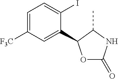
IC1=CC=C([F3C])C=C1C1OC(=O)NC1C
